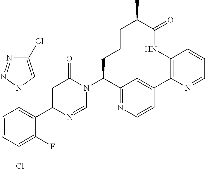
C1(N2C=NC(C3=C(N4C=C(Cl)N=N4)C=CC(Cl)=C3F)=CC2=O)C2=NC=CC(=C2)C2=C(NC(=O)C(C)CCC1)C=CC=N2
